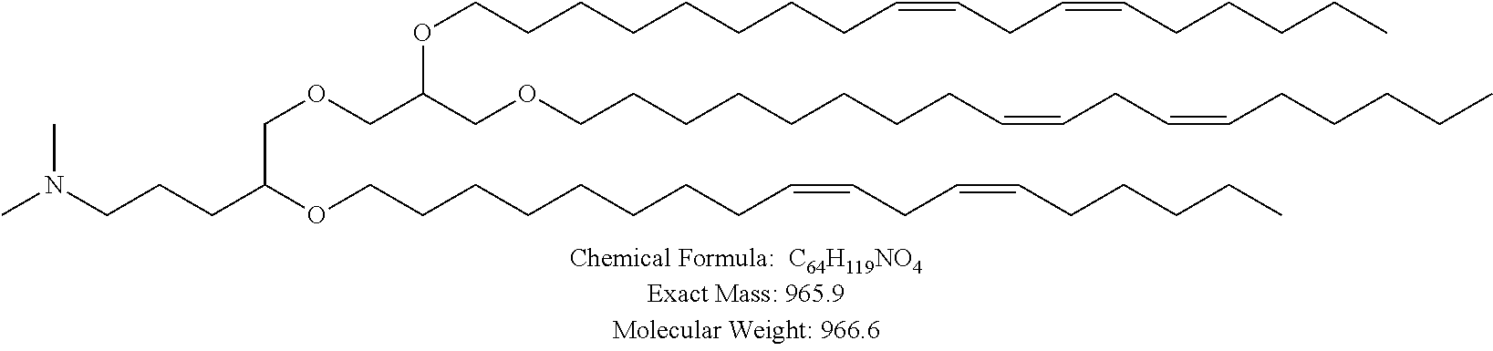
N(CCCC(OCCCCCCCCC=CCC=CCCCCC)COCC(COCCCCCCCCC=CCC=CCCCCC)OCCCCCCCCC=CCC=CCCCCC)(C)C
